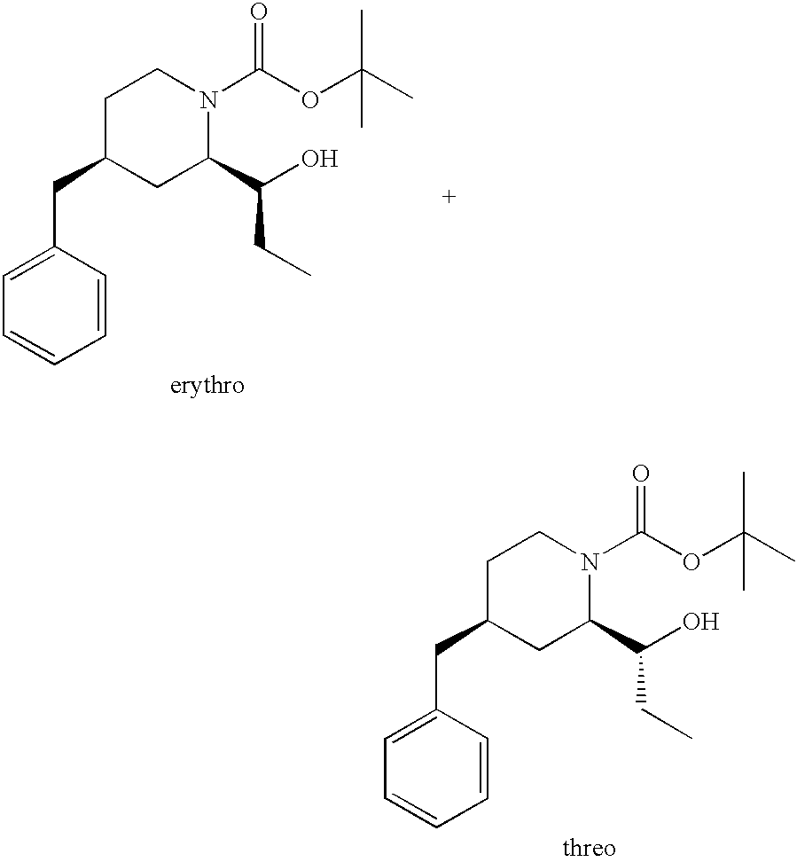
C1(CC2CC(C(O)CC)N(C(OC(C)(C)C)=O)CC2)=CC=CC=C1.C1(CC2CC(C(O)CC)N(C(OC(C)(C)C)=O)CC2)=CC=CC=C1
